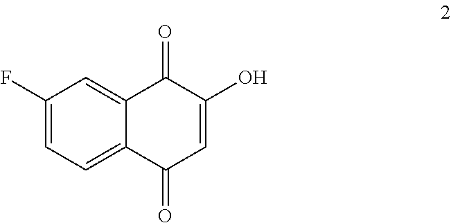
C1(F)=CC=C2C(=C1)C(=O)C(O)=CC2=O
